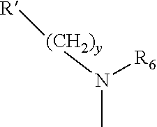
N(C)([(CH2)y][R])[R6]
